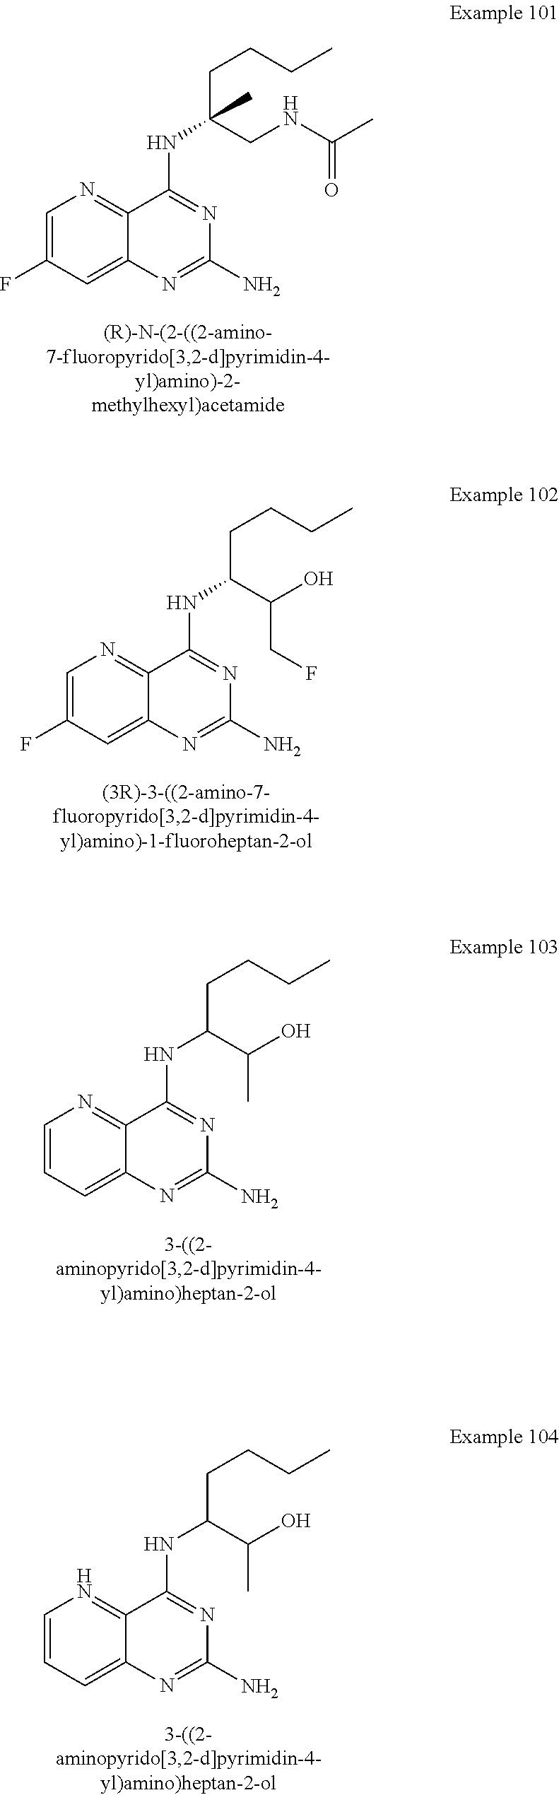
C12=CC(F)=CN=C1C(NC(CCCC)(CNC(C)=O)C)=NC(N)=N2.C12=CC(F)=CN=C1C(NC(CCCC)C(O)CF)=NC(N)=N2.C12=CC=CN=C1C(NC(CCCC)C(O)C)=NC(N)=N2.C12=CC=CN=C1C(NC(CCCC)C(O)C)=NC(N)=N2
